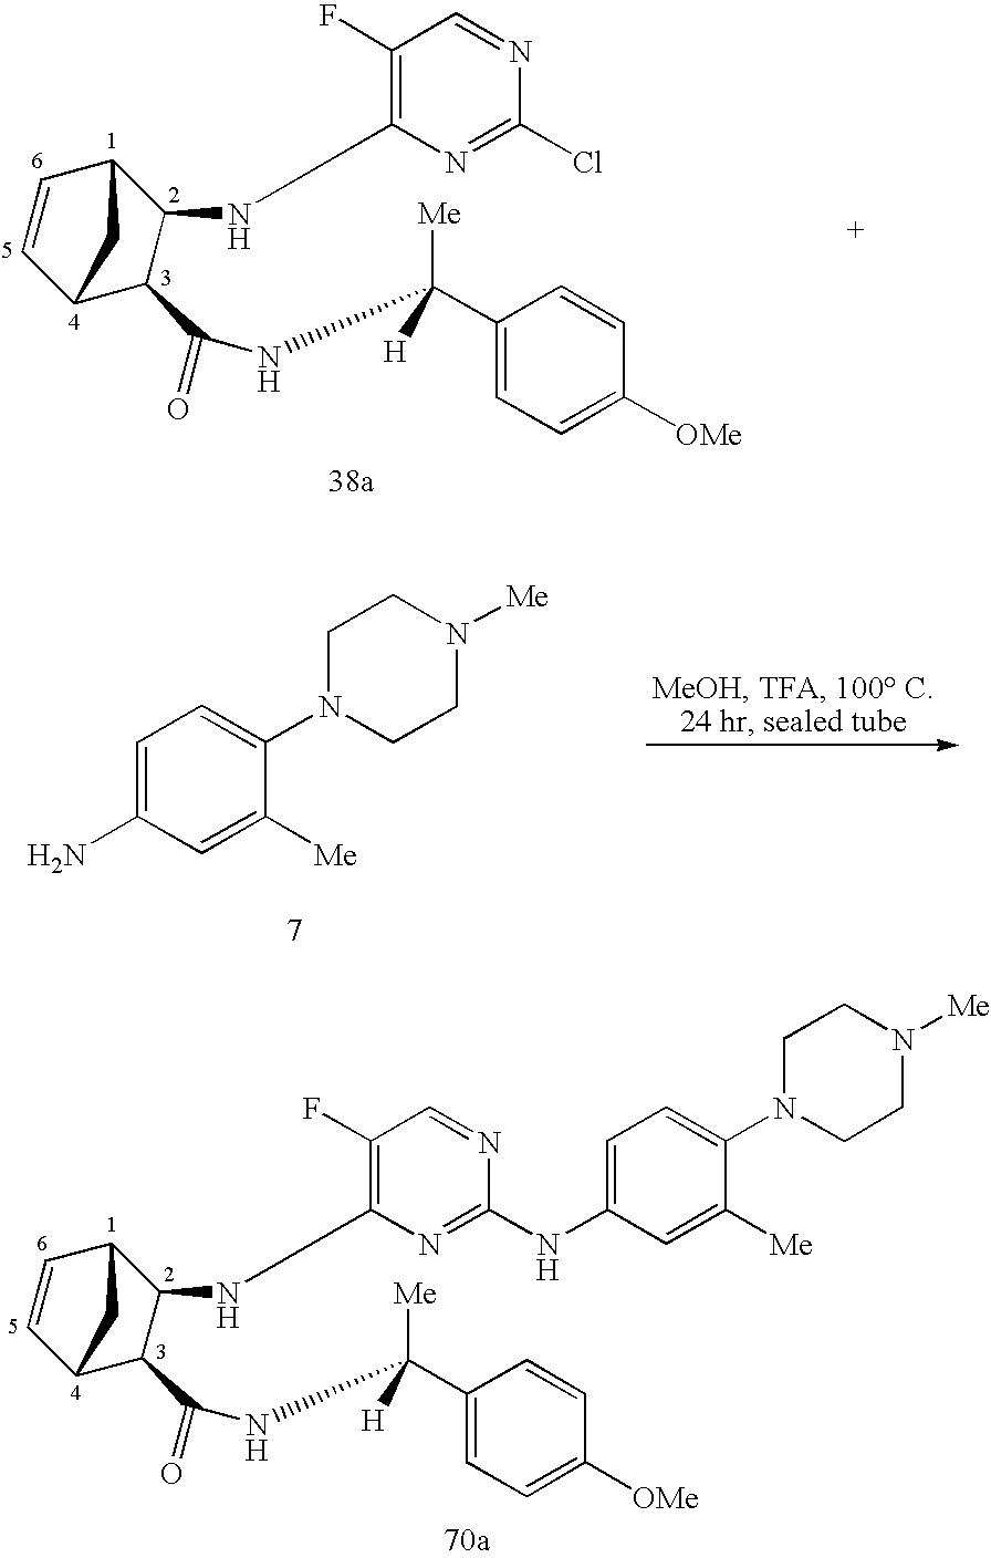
C1=C(N)C=C([Me])C(N2CCN([Me])CC2)=C1.C1=CC2C(NC3=C(F)C=NC(Cl)=N3)C(C(=O)NC(C3=CC=C([OMe])C=C3)([Me])[H])C1C2.C1=CC2C(NC3=C(F)C=NC(NC4=CC=C(N5CCN([Me])CC5)C([Me])=C4)=N3)C(C(=O)NC(C3=CC=C([OMe])C=C3)([Me])[H])C1C2
